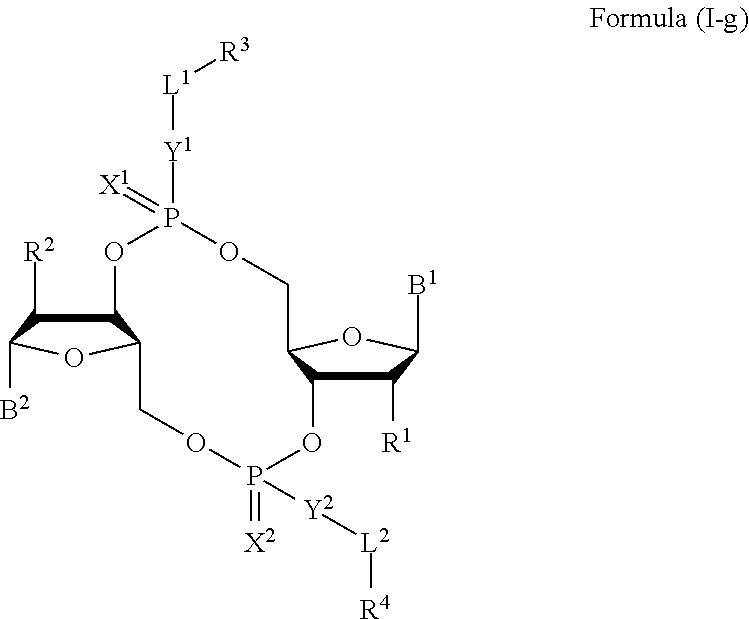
C1([R1])C2C(OC1[B1])COP([Y1][L1][R3])(=[X1])OC1C([R2])C([B2])OC1COP(=[X2])([Y2][L2][R4])O2
